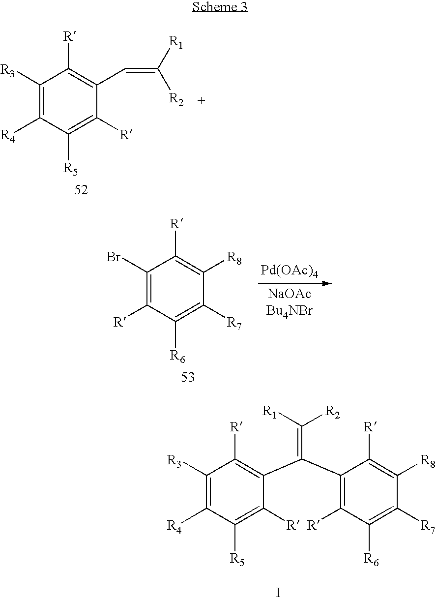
C1([R3])=C([R4])C([R5])=C([R])C(C=C([R2])[R1])=C1[R].C1(Br)=C([R])C([R6])=C([R7])C([R8])=C1[R].[Pd(OAc)4].C1([R3])=C([R4])C([R5])=C([R])C(C(C2=C([R])C([R6])=C([R7])C([R8])=C2[R])=C([R1])[R2])=C1[R].I
